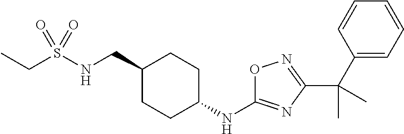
C(S(NCC1CCC(NC2=NC(C(C3=CC=CC=C3)(C)C)=NO2)CC1)(=O)=O)C
